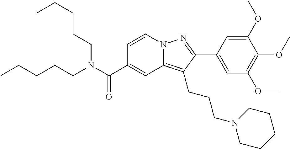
C1=CN2C(=C(CCCN3CCCCC3)C(C3=CC(OC)=C(OC)C(OC)=C3)=N2)C=C1C(N(CCCCC)CCCCC)=O
